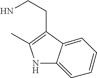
N1C2=CC=CC=C2C(CCN)=C1C
